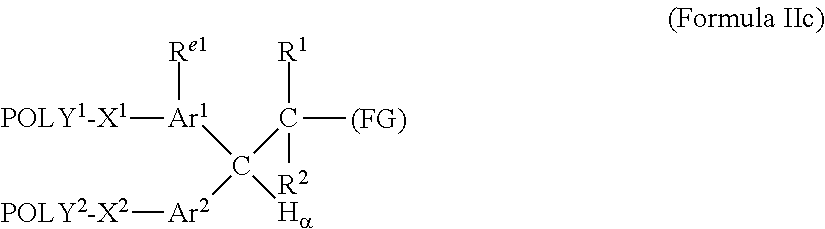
[POLY1-X1][Ar1]([Re1])C(C([R1])([R2])[(FG)])([Ar2][POLY2-X2])[Ha]
